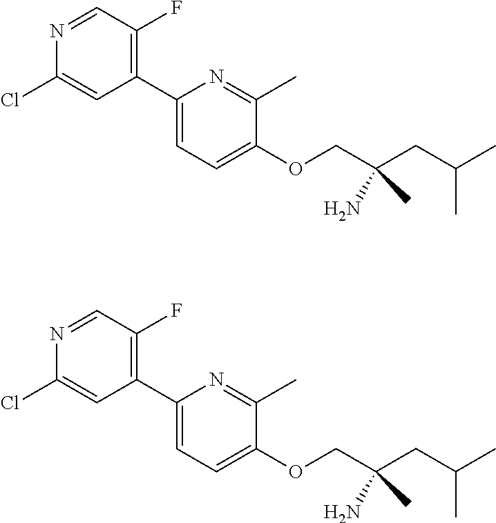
C1(C2=C(F)C=NC(Cl)=C2)=CC=C(OCC(CC(C)C)(N)C)C(C)=N1.C1(C2=C(F)C=NC(Cl)=C2)=CC=C(OCC(CC(C)C)(N)C)C(C)=N1
